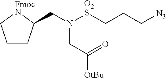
C(N([O2S]CCC[N3])CC(=O)[OtBu])C1CCC[FmocN]1
